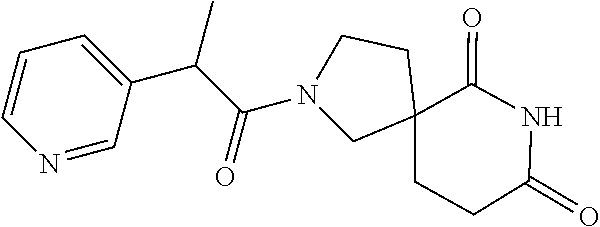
N1(C(C(C2=CC=CN=C2)C)=O)CC2(CCC(=O)NC2=O)CC1
